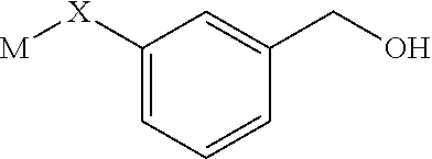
[M][X]C1=CC=CC(CO)=C1
